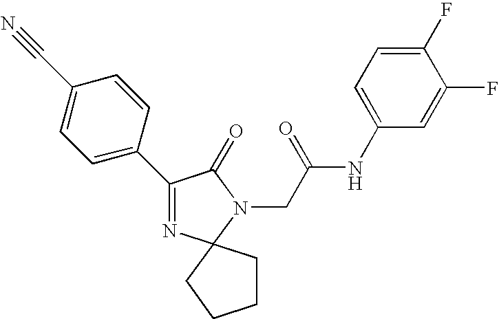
C1(C2=CC=C(C#N)C=C2)=NC2(N(CC(NC3=CC=C(F)C(F)=C3)=O)C1=O)CCCC2
